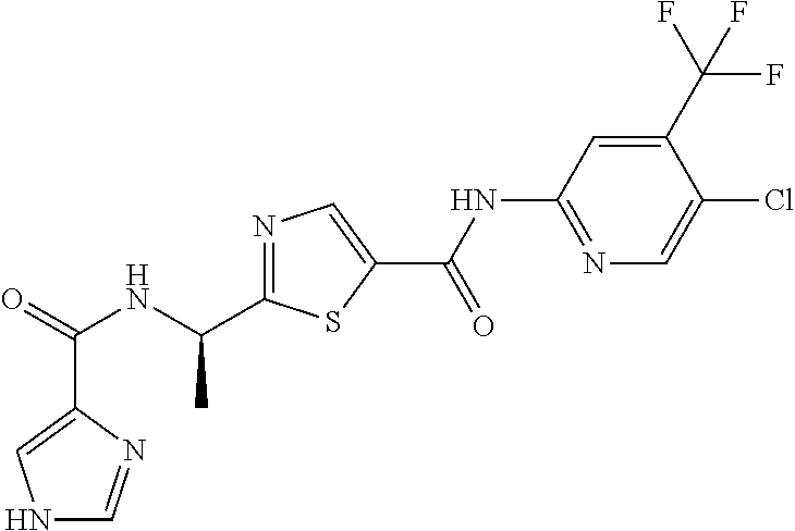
C(=O)(NC(C1=NC=C(C(NC2=NC=C(Cl)C(C(F)(F)F)=C2)=O)S1)C)C1=CNC=N1
